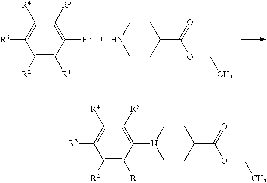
C1([R2])=C([R1])C(Br)=C([R5])C([R4])=C1[R3].C1CC(C(=O)OCC)CCN1.C1([R2])=C([R1])C(N2CCC(C(=O)OCC)CC2)=C([R5])C([R4])=C1[R3]
